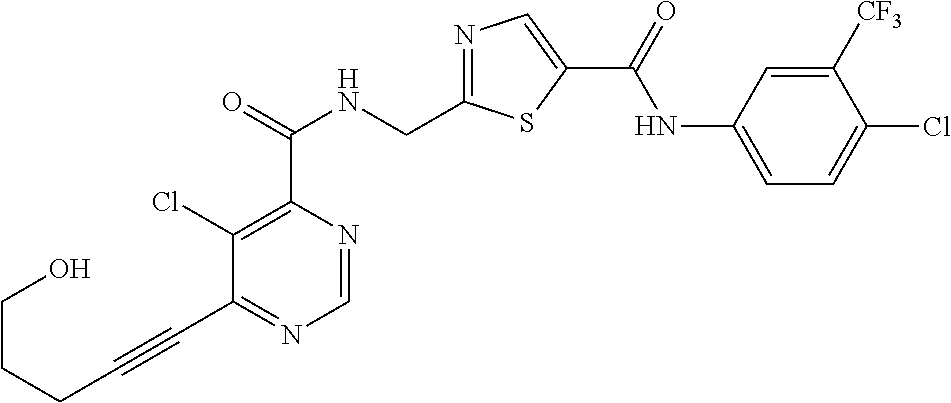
C1=NC(C(=O)NCC2=NC=C(C(=O)NC3=CC=C(Cl)C([CF3])=C3)S2)=C(Cl)C(C#CCCCO)=N1
